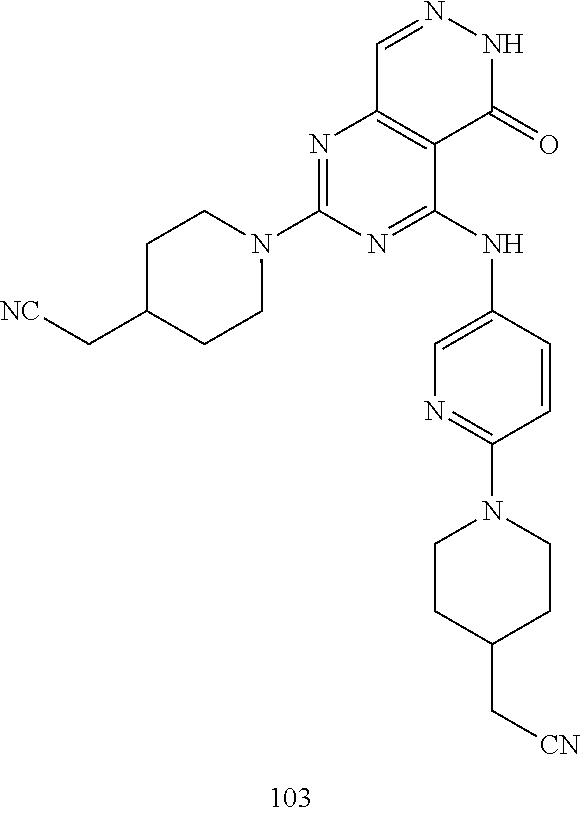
C1=NNC(=O)C2=C1N=C(N1CCC(C[NC])CC1)N=C2NC1=CN=C(N2CCC(C[CN])CC2)C=C1
